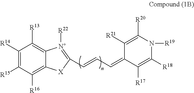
C1([R14])=C([R15])C([R16])=C2C(=C1[R13])[N+]([R22])=C(C=CC=C1C([R17])=C([R18])N([R19])C([R20])=C1[R21])[X]2
